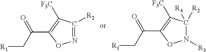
N1([R3])C([R2])([R4])C([F3C])=C(C(C[R1])=O)O1.C1([R2])=NOC(C(=O)C[R1])=C1[F3C]
